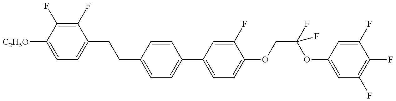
C1=C([C2H5O])C(F)=C(F)C(CCC2=CC=C(C3=CC=C(OCC(OC4=CC(F)=C(F)C(F)=C4)(F)F)C(F)=C3)C=C2)=C1
